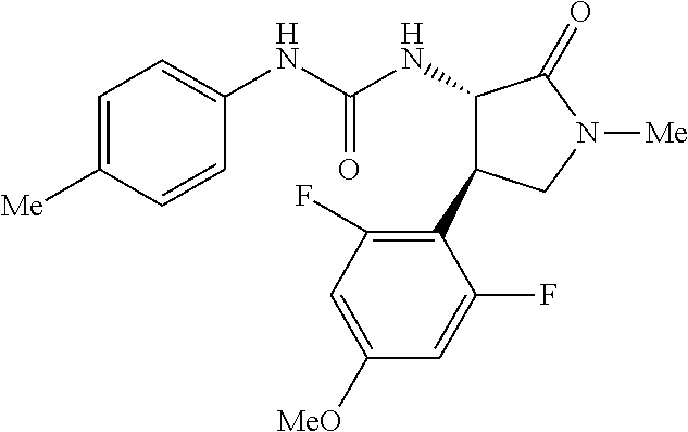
C1=C([Me])C=CC(NC(NC2C(C3=C(F)C=C([MeO])C=C3F)CN([Me])C2=O)=O)=C1
